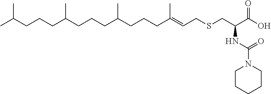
CC(CCCC(CCCC(CCCC(=CCSCC(C(O)=O)NC(N1CCCCC1)=O)C)C)C)C
